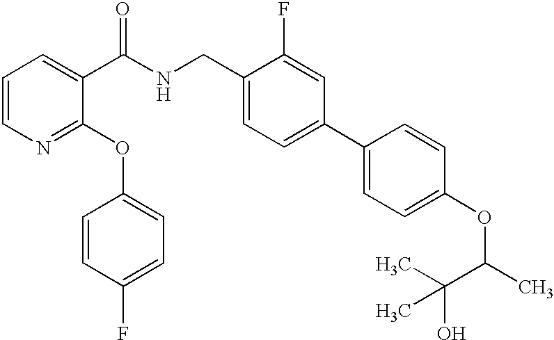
C1=CN=C(OC2=CC=C(F)C=C2)C(C(NCC2=CC=C(C3=CC=C(OC(C)C(C)(O)C)C=C3)C=C2F)=O)=C1
